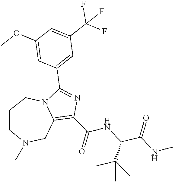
C1CN(C)CC2=C(C(=O)NC(C(NC)=O)C(C)(C)C)N=C(C3=CC(C(F)(F)F)=CC(OC)=C3)N2C1
